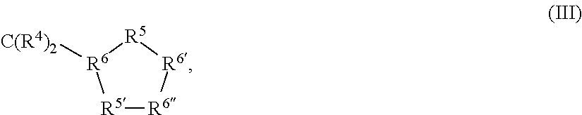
[R5]1[R6]([C(R4)2])[R5][R6][R6]1
